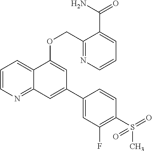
C1=CN=C2C(=C1)C(OCC1=NC=CC=C1C(N)=O)=CC(C1=CC(F)=C(S(=O)(C)=O)C=C1)=C2
